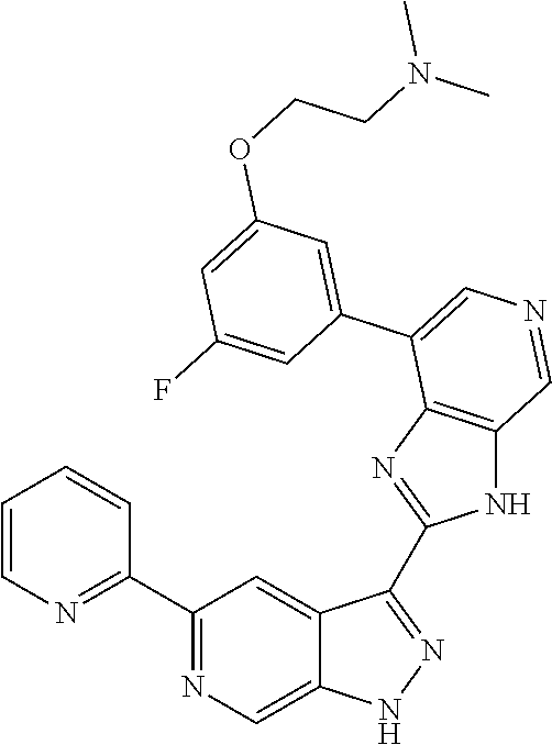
C1(C2=NC=CC=C2)=NC=C2C(=C1)C(C1=NC3=C(N1)C=NC=C3C1=CC(OCCN(C)C)=CC(F)=C1)=NN2
